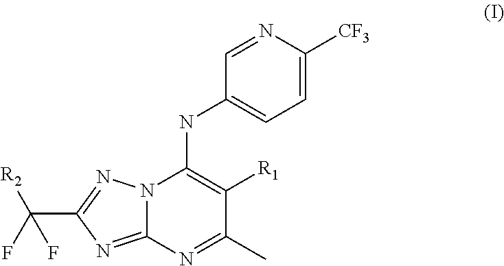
N12C(=NC(C(F)([R2])F)=N1)N=C(C)C([R1])=C2NC1=CC=C([CF3])N=C1
